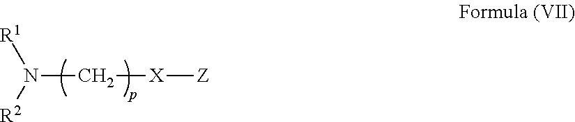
[R1]N([R2])C[X][Z]
